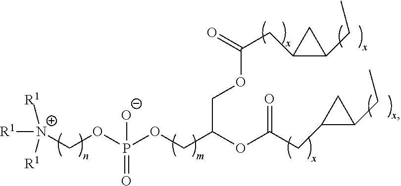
C([N+]([R1])([R1])[R1])OP(OCC(COC(CC1C(CC)C1)=O)OC(=O)CC1C(CC)C1)([O-])=O
